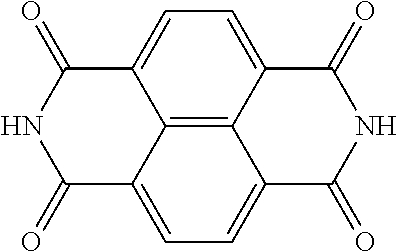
C12=C3C4=CC=C1C(=O)NC(=O)C2=CC=C3C(=O)NC4=O
